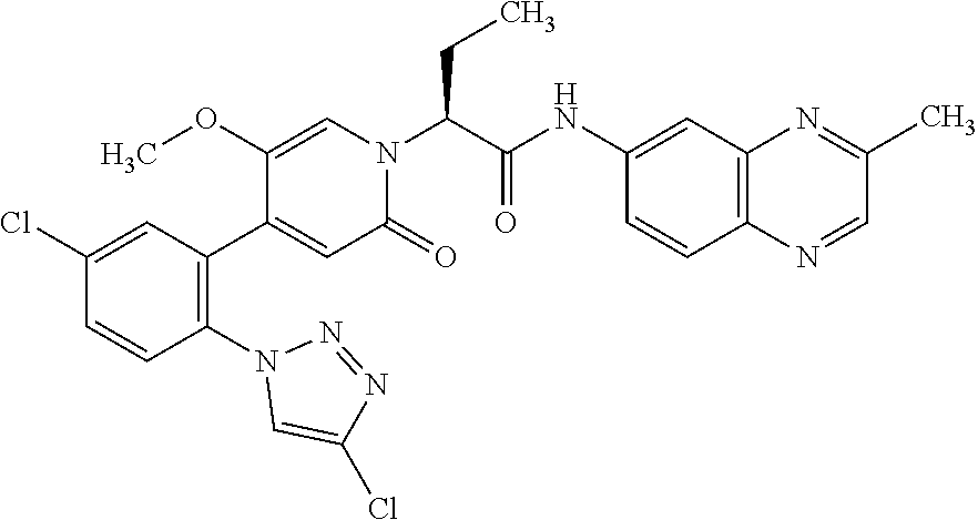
C1(Cl)=CC(C2=CC(=O)N(C(C(NC3=CC4=C(C=C3)N=CC(C)=N4)=O)CC)C=C2OC)=C(N2C=C(Cl)N=N2)C=C1
